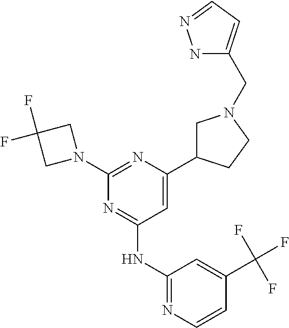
C1=C(C2CN(CC3=CC=NN3)CC2)N=C(N2CC(F)(F)C2)N=C1NC1=NC=CC(C(F)(F)F)=C1
